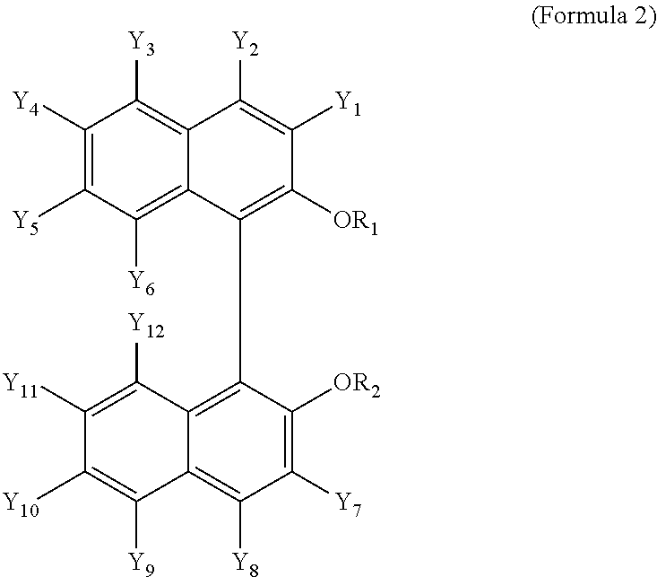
C12=C([Y3])C([Y4])=C([Y5])C([Y6])=C1C(C1=C3C(=C([Y8])C([Y7])=C1[OR2])C([Y9])=C([Y10])C([Y11])=C3[Y12])=C([OR1])C([Y1])=C2[Y2]
